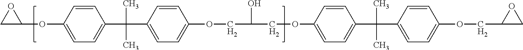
C1=CC(OC2OC2)=CC=C1C(C)(C)C1=CC=C(OCC(O)COC2=CC=C(C(C)(C)C3=CC=C(OCC4CO4)C=C3)C=C2)C=C1
